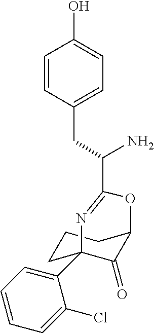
C1(C23CCCC(C2=O)OC(C(N)CC2=CC=C(O)C=C2)=N3)=CC=CC=C1Cl
